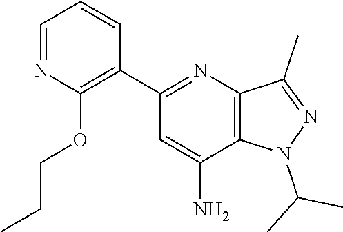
C1=C(N)C2=C(N=C1C1=C(OCCC)N=CC=C1)C(C)=NN2C(C)C
